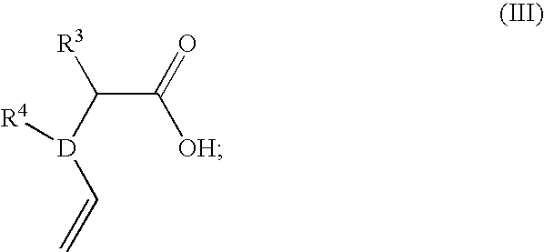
C(C([OH])=O)([R3])[D]([R4])C=C
